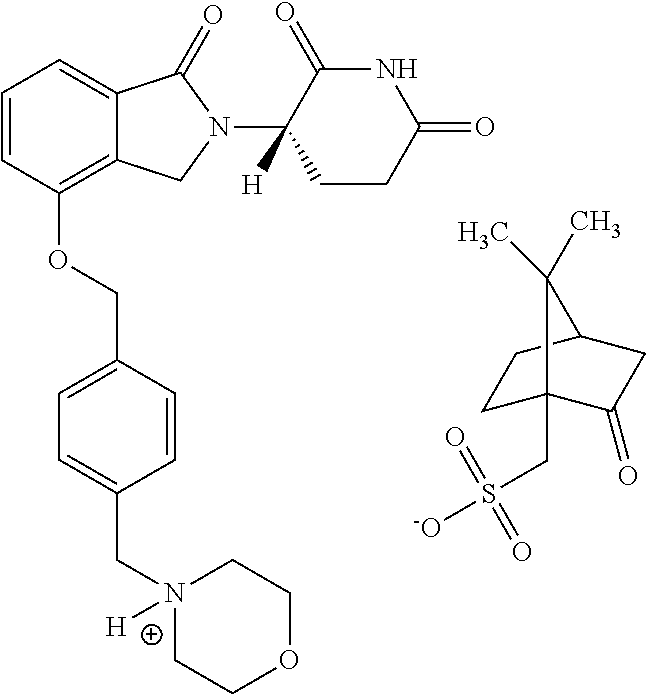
C1=CC(OCC2=CC=C(CN3([H])CCOCC3)C=C2)=C2C(=C1)C(=O)N(C1([H])CCC(=O)NC1=O)C2.C1C2(CS([-O])(=O)=O)C(=O)CC(C1)C2(C)C
